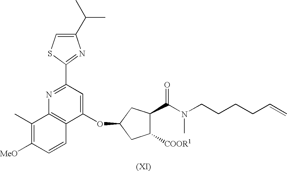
C1([COOR1])C(C(N(CCCCC=C)C)=O)CC(OC2=CC(C3=NC(C(C)C)=CS3)=NC3=C2C=CC([MeO])=C3C)C1
